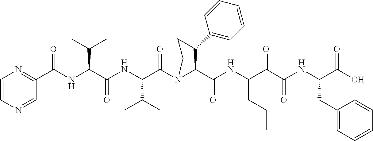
C1=CN=CC(C(NC(C(NC(C(N2C(C(NC(C(C(NC(C(O)=O)CC3=CC=CC=C3)=O)=O)CCC)=O)C(C3=CC=CC=C3)CC2)=O)C(C)C)=O)C(C)C)=O)=N1
